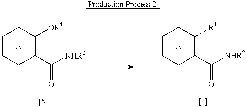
C1CCC(C([NHR2])=O)C([OR4])C1.[A].C1CCC(C(=O)[NHR2])C([R1])C1.[A]
